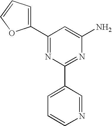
C1(C2=CC=CO2)=NC(C2=CC=CN=C2)=NC(N)=C1
